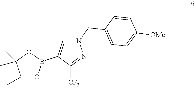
N1(CC2=CC=C([OMe])C=C2)C=C(B2OC(C)(C)C(C)(C)O2)C([CF3])=N1
